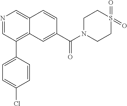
N1=CC(C2=CC=C(Cl)C=C2)=C2C(=C1)C=CC(C(N1CCS(=O)(=O)CC1)=O)=C2
